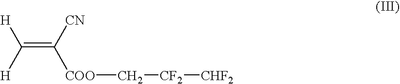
C(=C([CN])[COO]C[CF2][CHF2])([H])[H]
